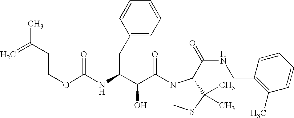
O(C(NC(C(C(N1CSC(C)(C)C1C(NCC1=C(C)C=CC=C1)=O)=O)O)CC1=CC=CC=C1)=O)CCC(C)=C
